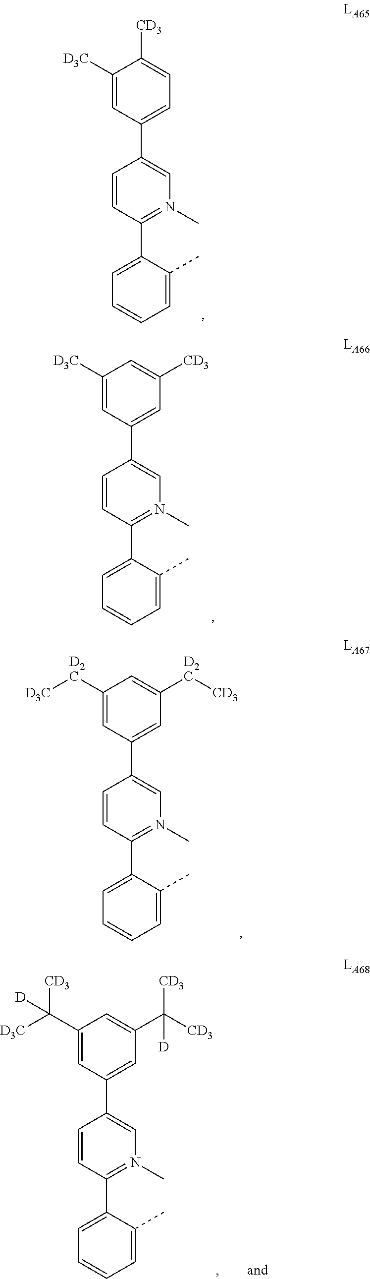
C1=CC(C2=CC=CC=C2C)=N(C)C=C1C1=CC=C([CD3])C([D3C])=C1.C1=CC(C2=CC=CC=C2C)=N(C)C=C1C1=CC([CD3])=CC([D3C])=C1.C1=CC(C2=CC=CC=C2C)=N(C)C=C1C1=CC([D2C][CD3])=CC([D2C][D3C])=C1.C1=CC(C2=CC=CC=C2C)=N(C)C=C1C1=CC(C([CD3])([D])[CD3])=CC(C([D3C])([CD3])[D])=C1
